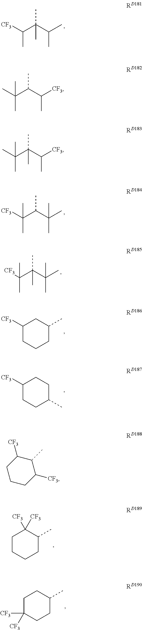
[CF3]C(C(C(C)C)(C)C)C.[CF3]C(C(C(C)(C)C)C)(C)C.[CF3]C(C(C(C)(C)C)(C)C)(C)C.C1([CF3])CCCC(C)C1.C1([CF3])CCC(C)CC1.C1CCCC(C)C1([CF3])[CF3].C1C([CF3])([CF3])CCC(C)C1.CC(C(C([CF3])C)C)(C)C.CC(C(C([CF3])C)(C)C)(C)C.C1CCC([CF3])C(C)C1[CF3]
